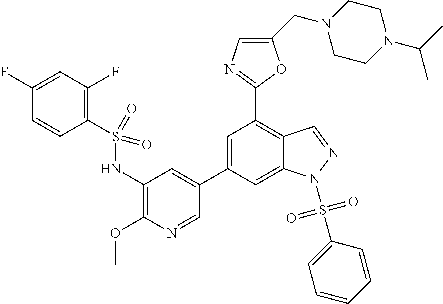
C1=C(C2=CC(NS(C3=C(F)C=C(F)C=C3)(=O)=O)=C(OC)N=C2)C=C2C(=C1C1=NC=C(CN3CCN(C(C)C)CC3)O1)C=NN2S(C1=CC=CC=C1)(=O)=O
